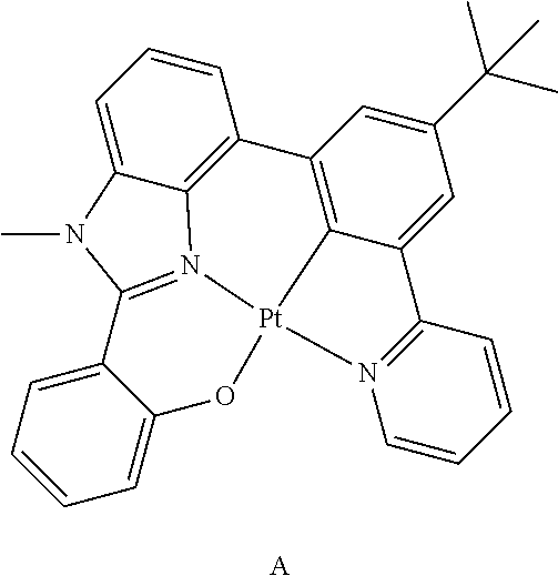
C12=CC=CC3=C1N1=C(N2C)C2=CC=CC=C2O[Pt]12C1=C3C=C(C(C)(C)C)C=C1C1=N2C=CC=C1.[A]
